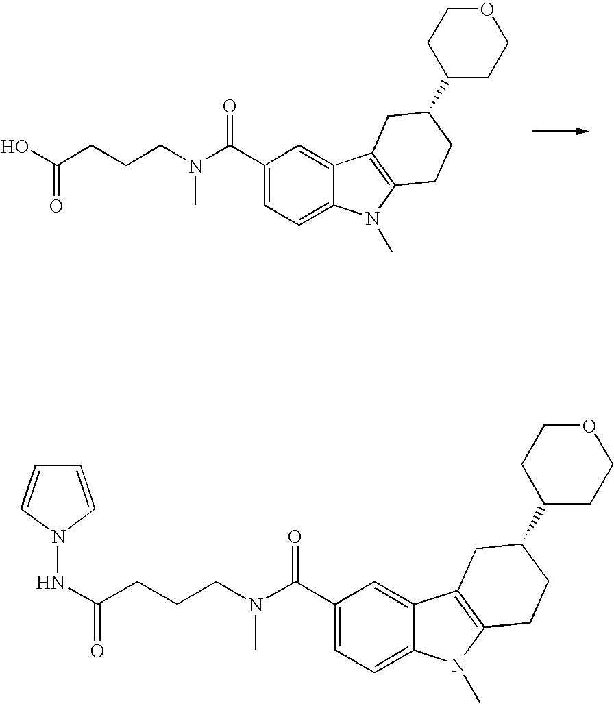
C1(C(N(CCCC(NN2C=CC=C2)=O)C)=O)=CC=C2C(=C1)C1=C(N2C)CCC(C2CCOCC2)C1.C1(C(N(CCCC(O)=O)C)=O)=CC=C2C(=C1)C1=C(N2C)CCC(C2CCOCC2)C1
